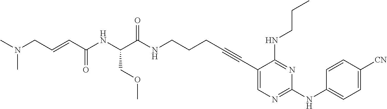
C1(C#CCCCNC(C(NC(C=CCN(C)C)=O)COC)=O)=CN=C(NC2=CC=C([CN])C=C2)N=C1NCCC
